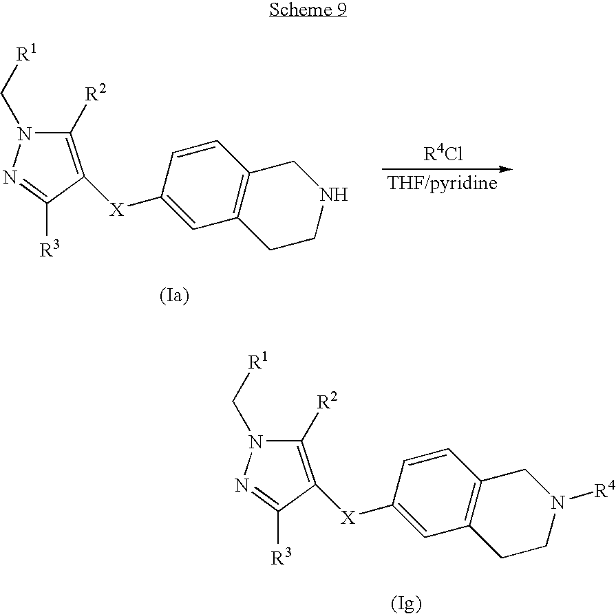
C1([R2])=C([X]C2=CC3=C(C=C2)CNCC3)C([R3])=NN1C[R1].C1([R2])=C([X]C2=CC3=C(C=C2)CN([R4])CC3)C([R3])=NN1C[R1]
